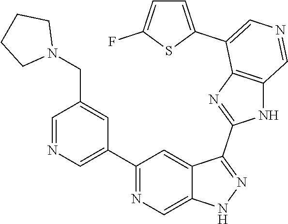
C1(C2=CN=CC(CN3CCCC3)=C2)=NC=C2C(=C1)C(C1=NC3=C(N1)C=NC=C3C1=CC=C(F)S1)=NN2
